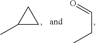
C1(C)CC1.C(CC)=O
